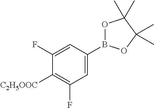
C1=C(B2OC(C)(C)C(C)(C)O2)C=C(F)C([C2H5OOC])=C1F
